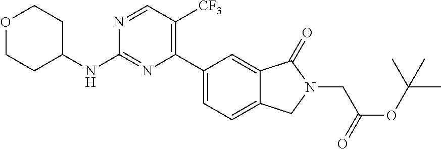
C1(C2=C([CF3])C=NC(NC3CCOCC3)=N2)=CC=C2C(=C1)C(=O)N(CC(OC(C)(C)C)=O)C2
